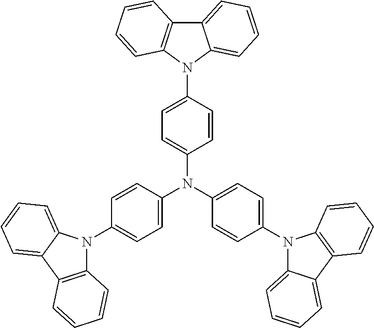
C1=CC(N2C3=C(C4=CC=CC=C24)C=CC=C3)=CC=C1N(C1=CC=C(N2C3=CC=CC=C3C3=C2C=CC=C3)C=C1)C1=CC=C(N2C3=C(C4=CC=CC=C42)C=CC=C3)C=C1
